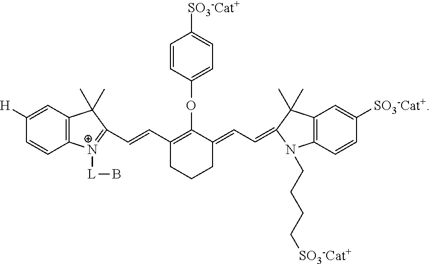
C1=CC(OC2=C(C=CC3=[N+]([L]B)C4=C(C=C([H])C=C4)C3(C)C)CCCC2=CC=C2C(C)(C)C3=C(C=CC([SO3-Cat+])=C3)N2CCCC[SO3-Cat+])=CC=C1[SO3-Cat+]
